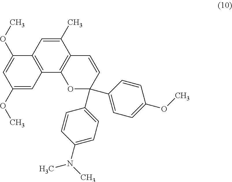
C1(C)=CC2=C(C3=C1C=CC(C1=CC=C(N(C)C)C=C1)(C1=CC=C(OC)C=C1)O3)C=C(OC)C=C2OC
